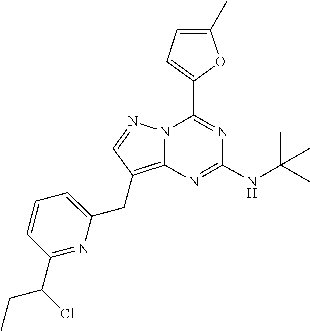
N12C(=C(CC3=CC=CC(C(CC)Cl)=N3)C=N1)N=C(NC(C)(C)C)N=C2C1=CC=C(C)O1
